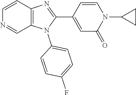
C12=C(C=CN=C1)N=C(C1=CC(=O)N(C3CC3)C=C1)N2C1=CC=C(F)C=C1
